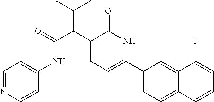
C(C(C1=CC=C(C2=CC=C3C(=C2)C(F)=CC=C3)NC1=O)C(=O)NC1=CC=NC=C1)(C)C
